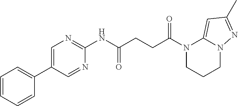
N1(C(CCC(NC2=NC=C(C3=CC=CC=C3)C=N2)=O)=O)CCCN2C1=CC(C)=N2
